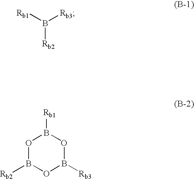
B([Rb2])([Rb1])[Rb3].O1B([Rb2])OB([Rb3])OB1[Rb1]
